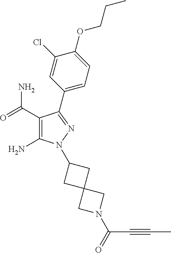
C1(C(=O)N)=C(N)N(C2CC3(C2)CN(C(=O)C#CC)C3)N=C1C1=CC=C(OCCC)C(Cl)=C1
